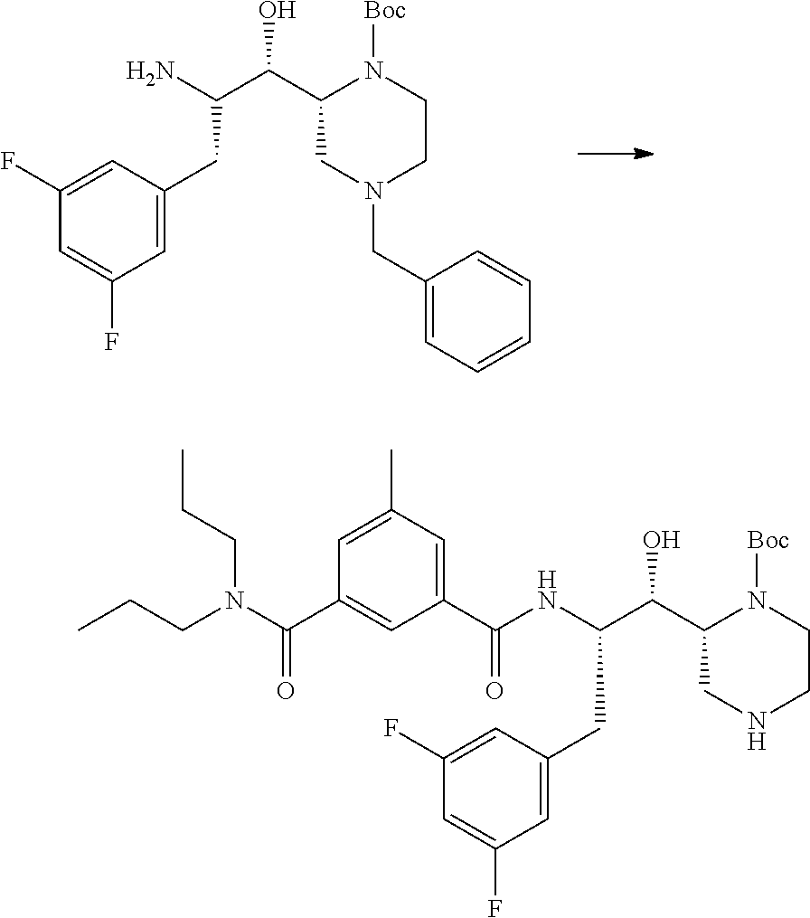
N1CC(C(C(NC(C2=CC(C)=CC(C(=O)N(CCC)CCC)=C2)=O)CC2=CC(F)=CC(F)=C2)O)N([Boc])CC1.C1=C(F)C=C(CC(C(C2CN(CC3=CC=CC=C3)CCN2[Boc])O)N)C=C1F
